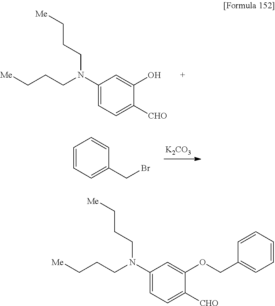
C1(N(CCC[Me])CCC[Me])=CC=C([CHO])C(OCC2=CC=CC=C2)=C1.C1(N(CCC[Me])CCC[Me])=CC=C([CHO])C(O)=C1.[K2CO3].C1=CC=C(CBr)C=C1
